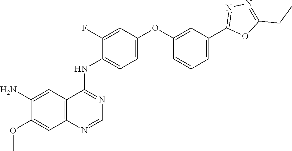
NC1=CC2=C(C=C1OC)N=CN=C2NC1=CC=C(OC2=CC(C3=NN=C(CC)O3)=CC=C2)C=C1F
